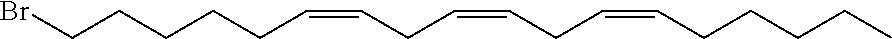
BrCCCCCC=CCC=CCC=CCCCCC
